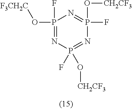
P1(F)(O[F3CH2C])=NP(F)(O[CH2CF3])=NP(F)(O[CH2CF3])=N1
